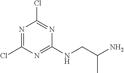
N1=C(Cl)N=C(NCC(N)C)N=C1Cl
